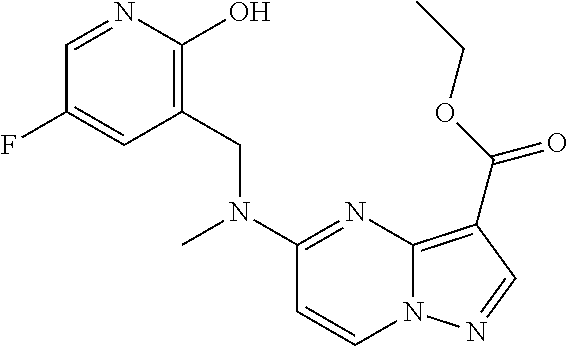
C1=NC(O)=C(CN(C2=NC3=C(C(OCC)=O)C=NN3C=C2)C)C=C1F
